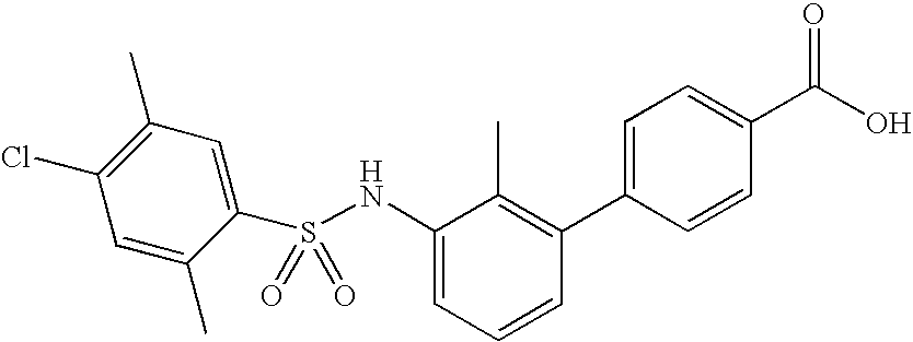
C1(Cl)=C(C)C=C(S(NC2=CC=CC(C3=CC=C(C(O)=O)C=C3)=C2C)(=O)=O)C(C)=C1
